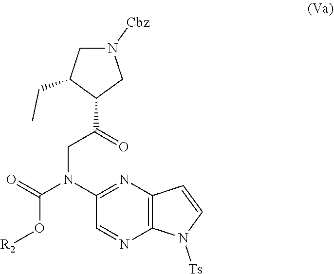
N1([Cbz])CC(CC)C(C(=O)CN(C(O[R2])=O)C2=NC3=C(N=C2)N([Ts])C=C3)C1
